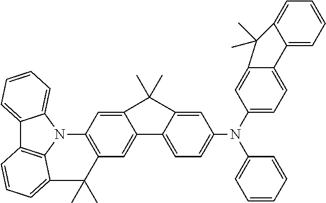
C12=CC=CC=C1N1C3=C2C=CC=C3C(C)(C)C2=C1C=C1C(=C2)C2=CC=C(N(C3=CC=C4C(=C3)C(C)(C)C3=CC=CC=C43)C3=CC=CC=C3)C=C2C1(C)C
